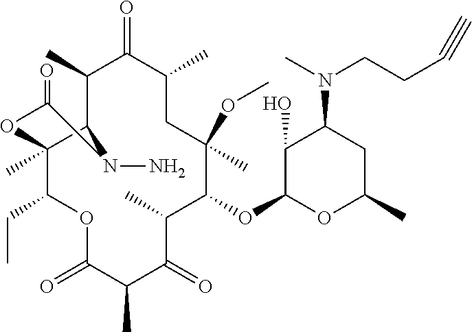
C12N(N)C(=O)OC1(C)C(CC)OC(=O)C(C)C(=O)C(C)C(OC1C(O)C(N(C)CCC#C)CC(C)O1)C(OC)(C)CC(C)C(=O)C2C
